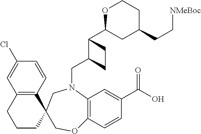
C12=C(C=CC(Cl)=C1)C1(CCC2)COC2=C(N(CC3C(C4CC(CC[NMeBoc])CCO4)CC3)C1)C=C(C(O)=O)C=C2
